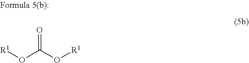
O(C(O[R1])=O)[R1]
